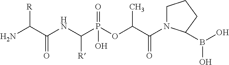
C1N(C(C(OP(C(NC(C(N)[R])=O)[R])(=O)O)C)=O)C(B(O)O)CC1
